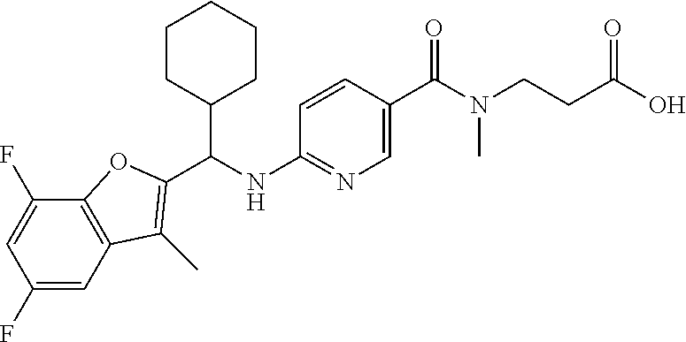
N1=C(NC(C2=C(C)C3=C(O2)C(F)=CC(F)=C3)C2CCCCC2)C=CC(C(N(CCC(O)=O)C)=O)=C1
